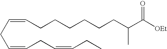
C(=CCC=CCC)CC=CCCCCCCC(C([OEt])=O)C
